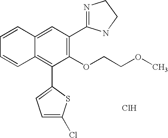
C1=CC2=CC(C3=NCCN3)=C(OCCOC)C(C3=CC=C(Cl)S3)=C2C=C1.Cl
